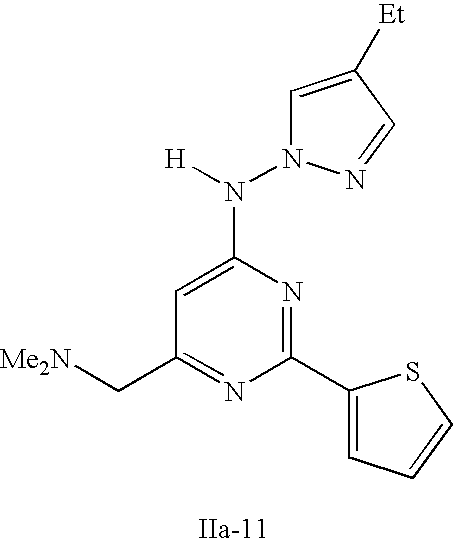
C1(C[Me2N])=NC(C2=CC=CS2)=NC(N([H])N2C=C([Et])C=N2)=C1
